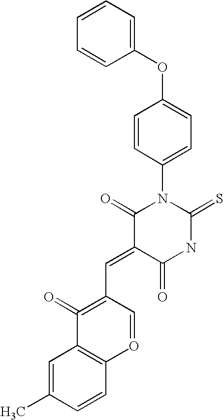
C1(OC2=CC=CC=C2)=CC=C(N2C(=O)C(=CC3=C(=O)C4=C(O=C3)C=CC(C)=C4)C(=O)NC2=S)C=C1
